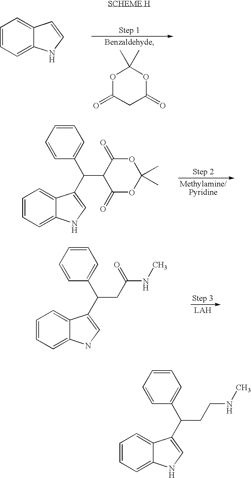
C1C(=O)OC(C)(C)OC1=O.C1=C2C(=CC=C1)C=CN2.C1=C2C(=CC=C1)C(C(C1C(=O)OC(C)(C)OC1=O)C1=CC=CC=C1)=CN2.C1=C2C(=CC=C1)C(C(CC(NC)=O)C1=CC=CC=C1)=CN2.C1=C2C(=CC=C1)C(C(CCNC)C1=CC=CC=C1)=CN2
